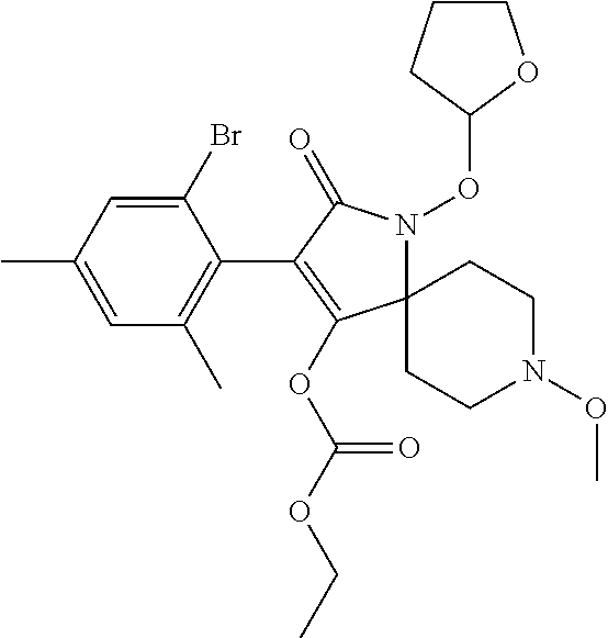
C12(N(OC3CCCO3)C(=O)C(C3=C(C)C=C(C)C=C3Br)=C1OC(OCC)=O)CCN(OC)CC2
